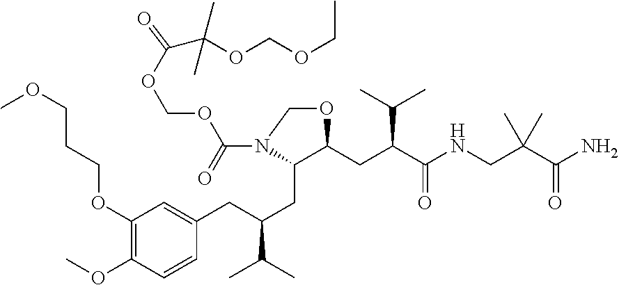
C1(OCCCOC)=C(OC)C=CC(CC(CC2C(CC(C(NCC(C(N)=O)(C)C)=O)C(C)C)OCN2C(=O)OCOC(=O)C(OCOCC)(C)C)C(C)C)=C1
